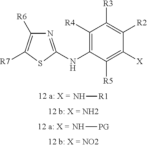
N[R1].N[PG].C1([R4])=C(NC2=NC([R6])=C([R7])S2)C([R5])=C([X])C([R2])=C1[R3]
